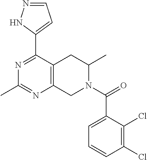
C1=NNC(C2=NC(C)=NC3=C2CC(C)N(C(=O)C2=CC=CC(Cl)=C2Cl)C3)=C1
